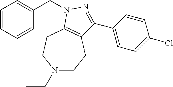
C1=CC=CC(CN2C3=C(CCN(CC)CC3)C(C3=CC=C(Cl)C=C3)=N2)=C1
